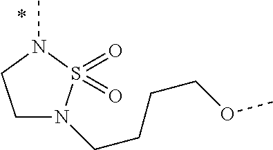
C1N(CCCCOC)S(=O)(=O)N(C)C1
